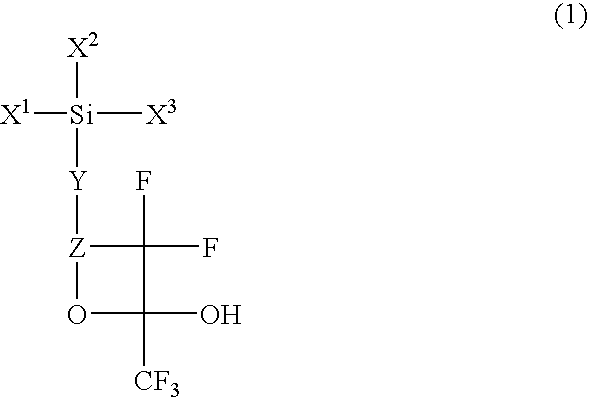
[X2][Si]([X3])([X1])[Y][Z]1C(F)(F)C([CF3])(O)O1
